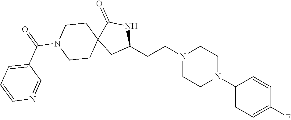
C1(CCN2CCN(C3=CC=C(F)C=C3)CC2)NC(=O)C2(C1)CCN(C(=O)C1=CC=CN=C1)CC2
